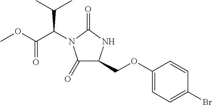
C1(=O)C(COC2=CC=C(Br)C=C2)NC(=O)N1C(C(OC)=O)C(C)C
